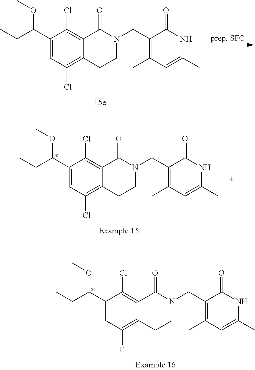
C1(C(CC)OC)=CC(Cl)=C2C(=C1Cl)C(=O)N(CC1=C(C)C=C(C)NC1=O)CC2.C1(C(CC)OC)=CC(Cl)=C2C(=C1Cl)C(=O)N(CC1=C(C)C=C(C)NC1=O)CC2.C1(C(CC)OC)=CC(Cl)=C2C(=C1Cl)C(=O)N(CC1=C(C)C=C(C)NC1=O)CC2
